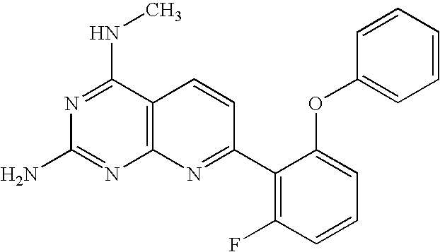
C12=C(C(NC)=NC(N)=N1)C=CC(C1=C(F)C=CC=C1OC1=CC=CC=C1)=N2
